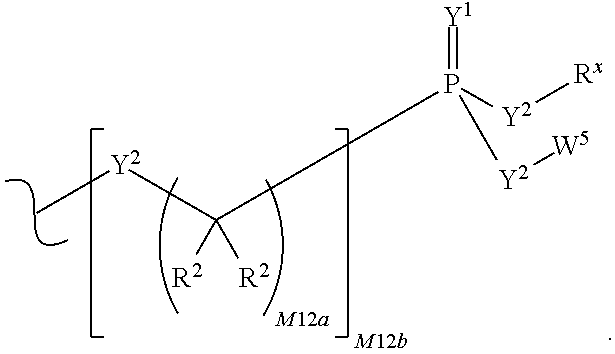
[Y2](C)C(P(=[Y1])([Y2][Rx])[Y2][W5])([R2])[R2]
